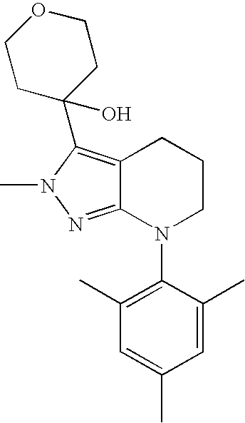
C12=NN(C)C(C3(O)CCOCC3)=C1CCCN2C1=C(C)C=C(C)C=C1C
